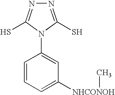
N1=C(S)N(C2=CC([NHCONOH]C)=CC=C2)C(S)=N1
